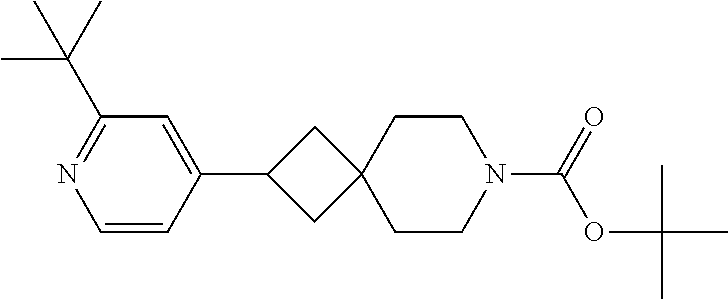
C1=CC(C2CC3(C2)CCN(C(=O)OC(C)(C)C)CC3)=CC(C(C)(C)C)=N1
